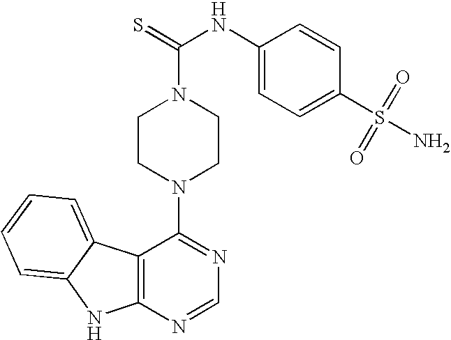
C12=C(N=CN=C1N1CCN(C(=S)NC3=CC=C(S(=O)(=O)N)C=C3)CC1)NC1=CC=CC=C21
